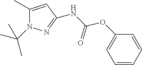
CC1=CC(NC(=O)OC2=CC=CC=C2)=NN1C(C)(C)C
